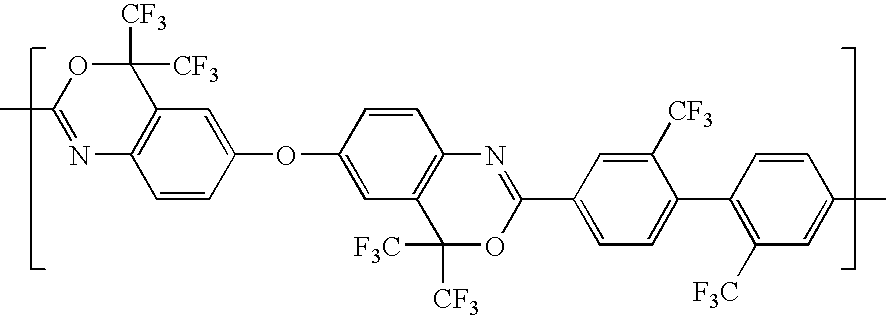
N1=C(C)OC([CF3])([CF3])C2=C1C=CC(OC1=CC3=C(C=C1)N=C(C1=CC=C(C4=C([F3C])C=C(C)C=C4)C([CF3])=C1)OC3([CF3])[F3C])=C2
